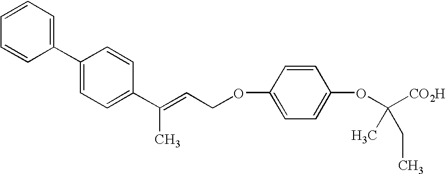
C1=CC=C(C2=CC=C(C(=CCOC3=CC=C(OC([CO2H])(C)CC)C=C3)C)C=C2)C=C1
